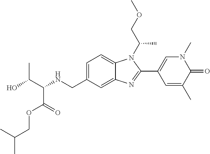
C1=C(CNC(C(O)C)C(=O)OCC(C)C)C=C2C(=C1)N(C(COC)C)C(C1=CN(C)C(=O)C(C)=C1)=N2
